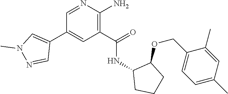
N1=CC(C2=CN(C)N=C2)=CC(C(=O)NC2CCCC2OCC2=CC=C(C)C=C2C)=C1N
